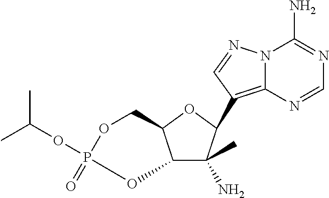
C12C(N)(C)C(C3=C4N(N=C3)C(N)=NC=N4)OC1COP(OC(C)C)(=O)O2
